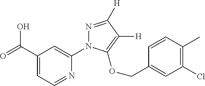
OC(C1=CC=NC(N2N=C([H])C([H])=C2OCC2=CC(Cl)=C(C)C=C2)=C1)=O
